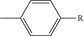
C1=C(C)C=CC([R])=C1
